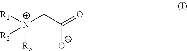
[N+]([R3])(CC([O-])=O)([R1])[R2]
